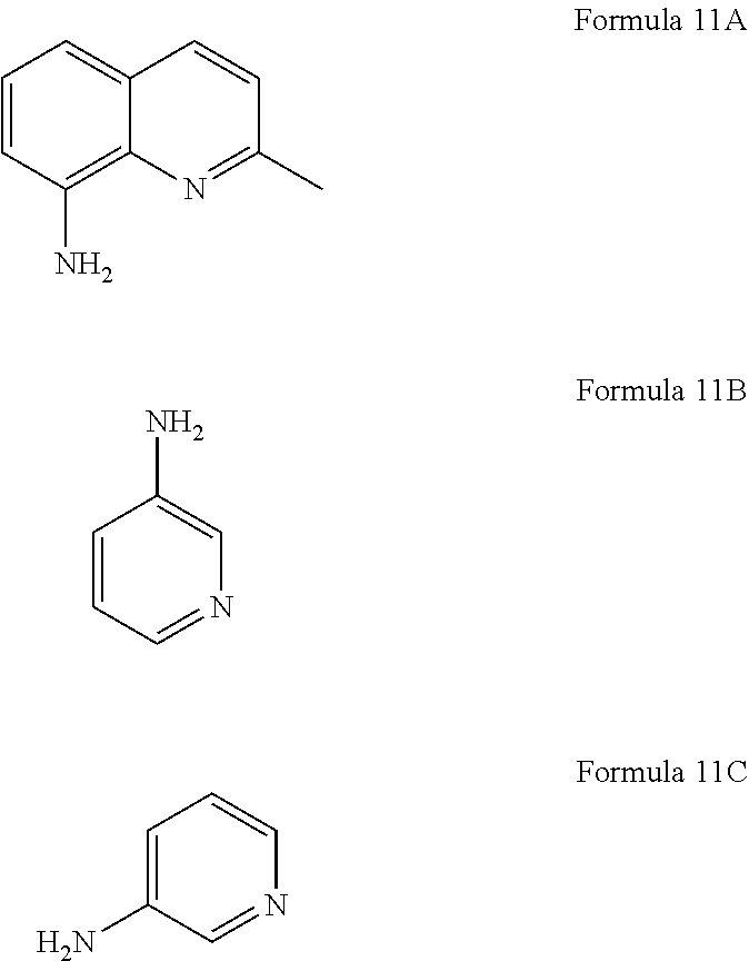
C1=CC(N)=C2C(=C1)C=CC(C)=N2.C1=CC=NC=C1N.C1=C(N)C=NC=C1
